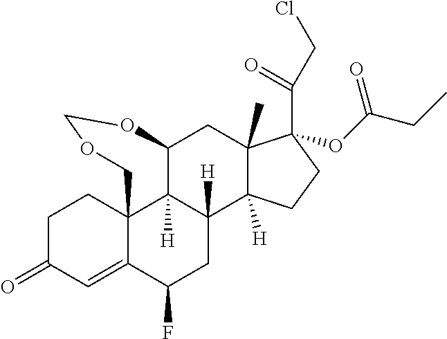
C1(=O)C=C2C3(CC1)C1([H])C([H])(CC2F)C2([H])C(C)(CC1OCOC3)C(OC(=O)CC)(C(CCl)=O)CC2
